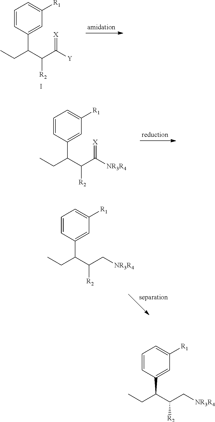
C1=CC(C(CC)C(C([Y])=[X])[R2])=CC([R1])=C1.I.C1=CC(C(CC)C(C([NR3R4])=[X])[R2])=CC([R1])=C1.C1=CC(C(CC)C(C[NR3R4])[R2])=CC([R1])=C1.C1=CC(C(CC)C(C[NR3R4])[R2])=CC([R1])=C1
